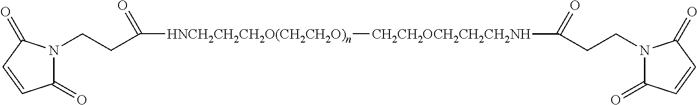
N1(CCC([HNCH2CH2CH2O(CH2CH2O)n][CH2CH2OCH2CH2CH2NH]C(CCN2C(=O)C=CC2=O)=O)=O)C(=O)C=CC1=O
